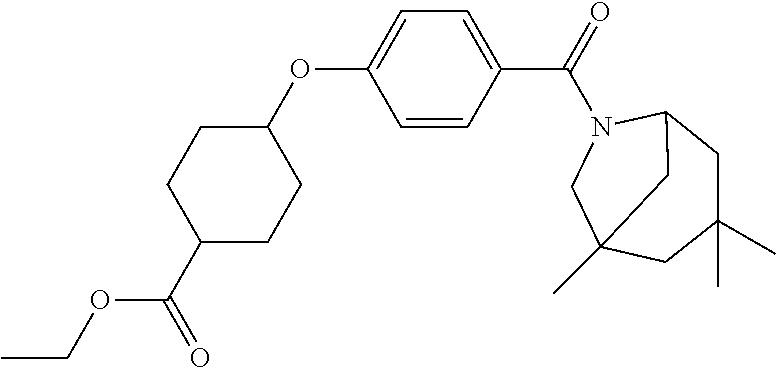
CCOC(C1CCC(OC2=CC=C(C(=O)N3C4CC(C)(C)CC(C)(C3)C4)C=C2)CC1)=O
